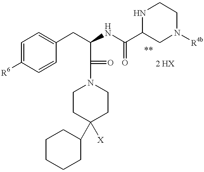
C1=C([R6])C=CC(CC(C(=O)N2CCC([X])(C3CCCCC3)CC2)NC(=O)C2NCCN([R4b])C2)=C1
